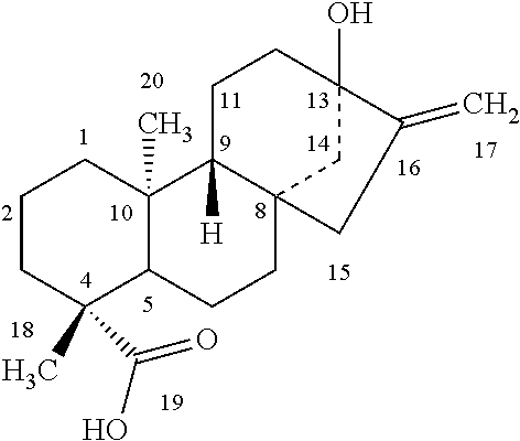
C1C2([H])C3(CC(O)(C1)C(=C)C3)CCC1C2(C)CCCC1(C)C(=O)O
